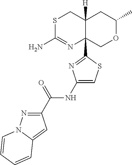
S1C(N)=NC2(C3=NC(NC(C4=NN5C(=C4)C=CC=C5)=O)=CS3)C([H])(C1)CC(C)OC2
